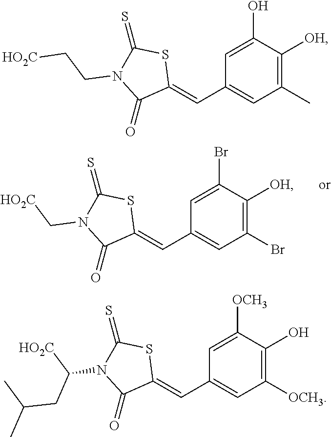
C1(Br)=C([OH])C(Br)=CC(C=C2SC(=S)N(C[HO2C])C2=O)=C1.C1(C)=C([OH])C(O)=CC(C=C2SC(=S)N(CC[HO2C])C2=O)=C1.C1([OCH3])=C(O)C([OCH3])=CC(C=C2SC(=S)N(C([HO2C])CC(C)C)C2=O)=C1
